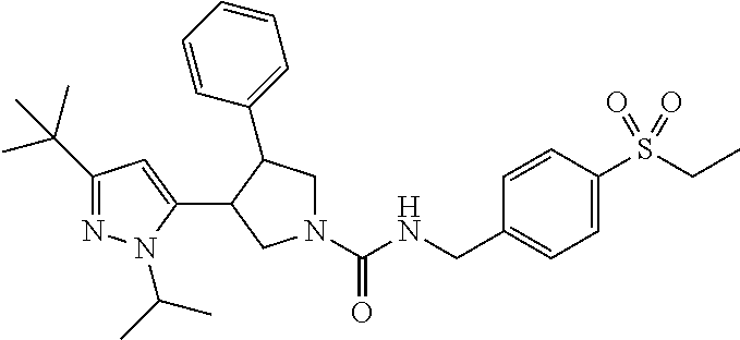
N1(C(NCC2=CC=C(S(CC)(=O)=O)C=C2)=O)CC(C2=CC=CC=C2)C(C2=CC(C(C)(C)C)=NN2C(C)C)C1
